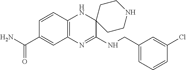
C12=C(N=C(NCC3=CC=CC(Cl)=C3)C3(N1)CCNCC3)C=C(C(N)=O)C=C2
